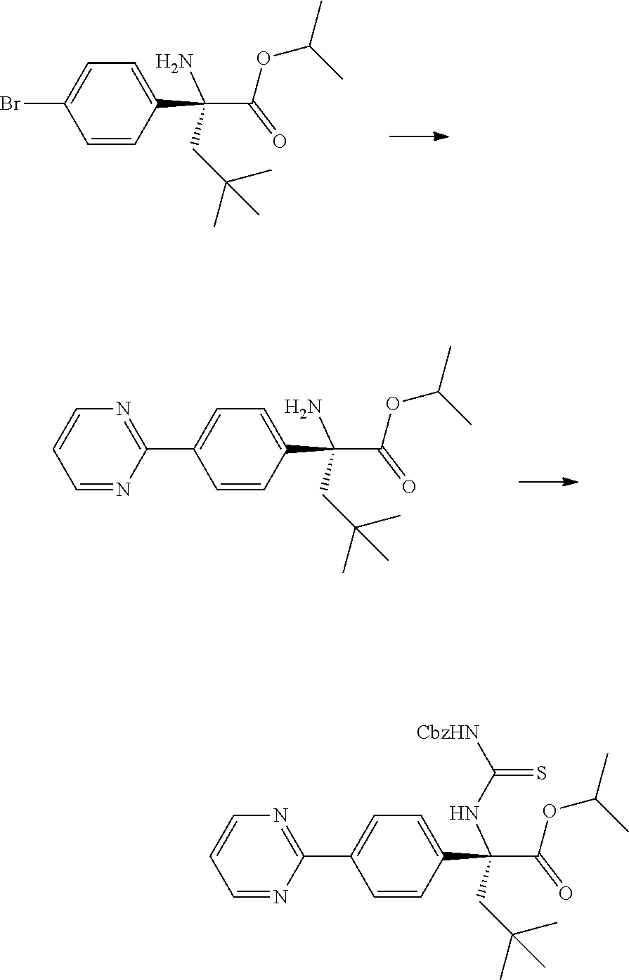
C1=CC(C(C(OC(C)C)=O)(N)CC(C)(C)C)=CC=C1Br.C1=CC(C(C(OC(C)C)=O)(N)CC(C)(C)C)=CC=C1C1=NC=CC=N1.C1=CC(C(C(OC(C)C)=O)(NC([CbzHN])=S)CC(C)(C)C)=CC=C1C1=NC=CC=N1
